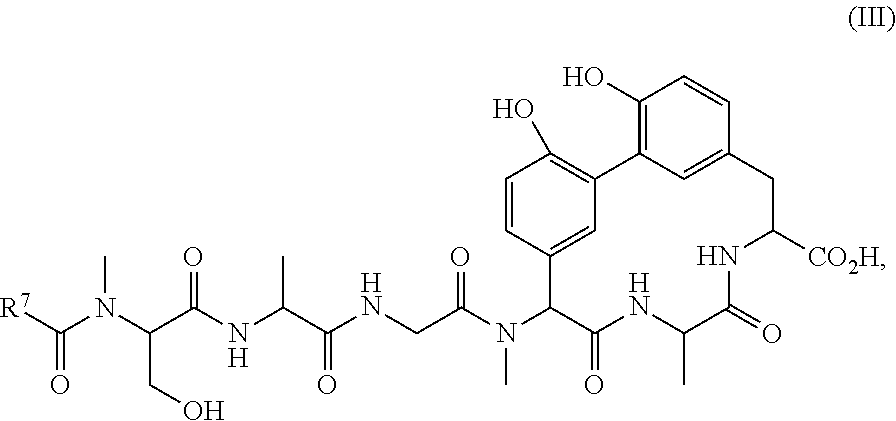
C1(O)=C2C=C(C=C1)CC([CO2H])NC(=O)C(C)NC(=O)C(N(C(CNC(C(NC(C(N(C([R7])=O)C)CO)=O)C)=O)=O)C)C1=CC2=C(O)C=C1
